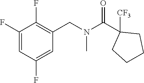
C1(F)=CC(F)=CC(CN(C(C2([CF3])CCCC2)=O)C)=C1F
